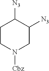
C1CN([Cbz])CC([N3])C1[N3]
